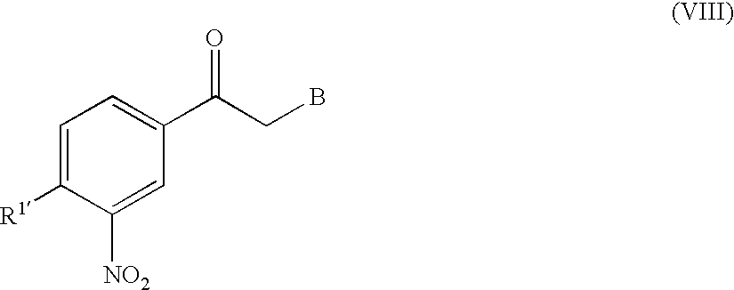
C1=C([R1])C([NO2])=CC(C(CB)=O)=C1
